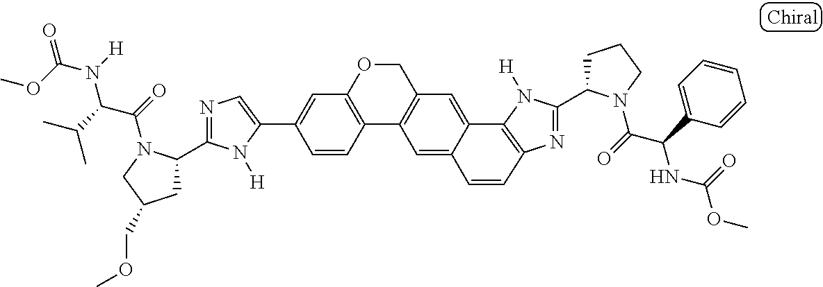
C1=C(C2=CC3=C(C4=C(C=C5C6=C(N=C(C7CCCN7C(=O)C(C7=CC=CC=C7)NC(=O)OC)N6[H])C=CC5=C4)CO3)C=C2)N([H])C(C2CC(COC)CN2C(=O)C(C(C)C)N(C(OC)=O)[H])=N1
